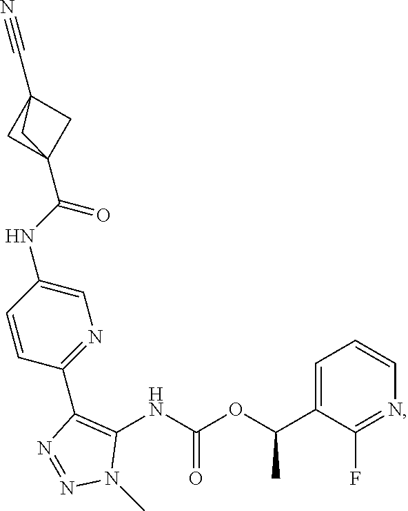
N1=NN(C)C(NC(OC(C2=CC=CN=C2F)C)=O)=C1C1=NC=C(NC(=O)C23CC(C#N)(C2)C3)C=C1
